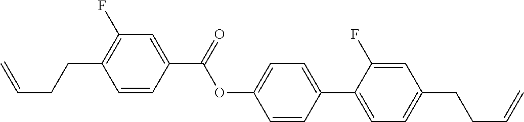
C1=CC(C(OC2=CC=C(C3=CC=C(CCC=C)C=C3F)C=C2)=O)=CC(F)=C1CCC=C
